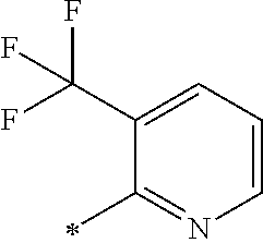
C1(C(F)(F)F)=CC=CN=C1C
